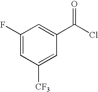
C1(F)=CC([CF3])=CC(C(Cl)=O)=C1
